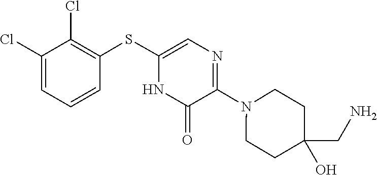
N1(C2=NC=C(SC3=C(Cl)C(Cl)=CC=C3)NC2=O)CCC(CN)(O)CC1
